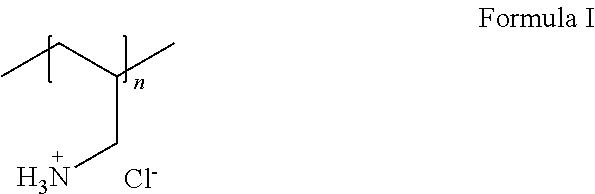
CCC(C)CN.[Cl-]
